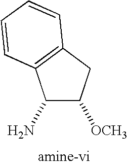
C1(N)C([OCH3])CC2=C1C=CC=C2
